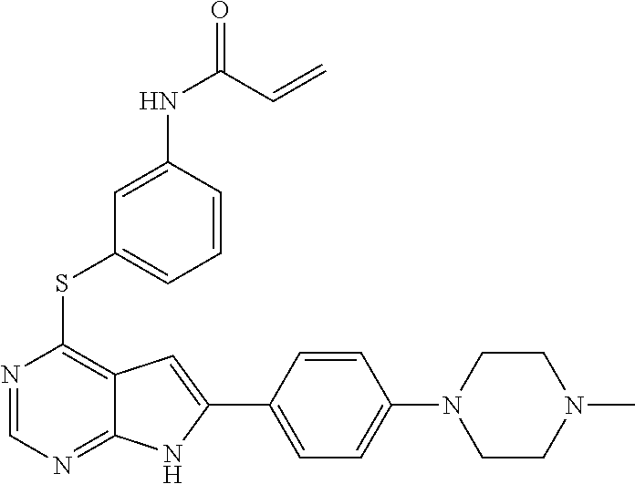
N1=CN=C2C(=C1SC1=CC=CC(NC(=O)C=C)=C1)C=C(C1=CC=C(N3CCN(C)CC3)C=C1)N2
